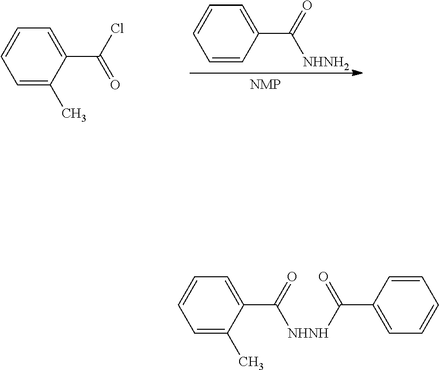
C1=C(C)C(C(Cl)=O)=CC=C1.C1=CC(C(=O)[NHNH2])=CC=C1.C1=C(C)C(C(=O)[NHNH]C(=O)C2=CC=CC=C2)=CC=C1
